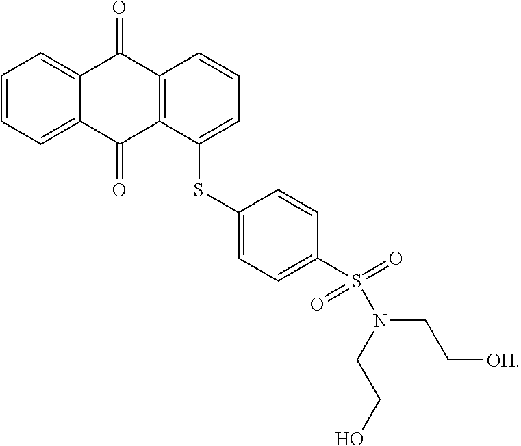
C1=CC=C2C(=C1)C(=O)C1=C(C2=O)C(SC2=CC=C(S(N(CC[OH])CCO)(=O)=O)C=C2)=CC=C1
